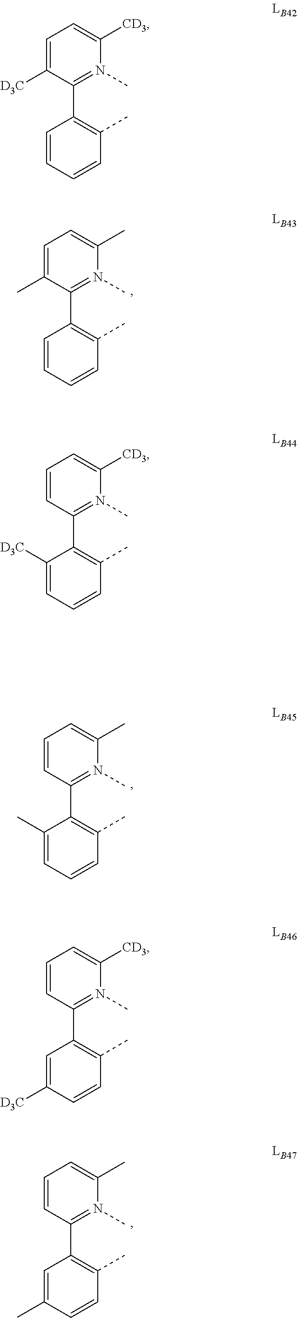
C1=C(C)C(C2=C(C)C=CC=C2)=N(C)C(C)=C1.C1=CC(C2=C(C)C=CC=C2C)=N(C)C(C)=C1.C1=CC(C2=C(C)C=CC(C)=C2)=N(C)C(C)=C1.C1=C([D3C])C(C2=C(C)C=CC=C2)=N(C)C([CD3])=C1.C1=CC(C2=C(C)C=CC=C2[D3C])=N(C)C([CD3])=C1.C1=CC(C2=C(C)C=CC([D3C])=C2)=N(C)C([CD3])=C1
